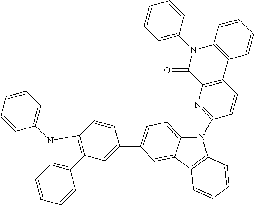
N1(C2=NC3=C(C=C2)C2=C(N(C4=CC=CC=C4)C3=O)C=CC=C2)C2=CC=C(C3=CC4=C(C=C3)N(C3=CC=CC=C3)C3=C4C=CC=C3)C=C2C2=C1C=CC=C2
